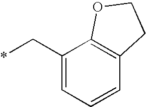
*CC1=CC=CC2=C1OCC2
